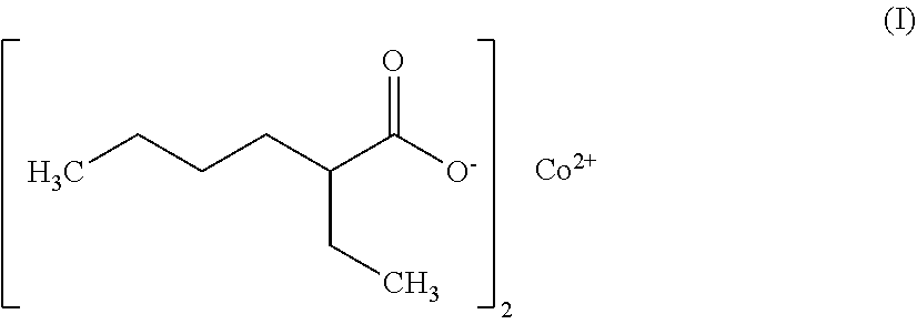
CCCCC(C([O-])=O)CC.[Co]
